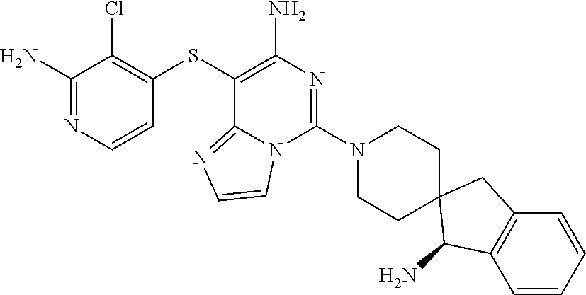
C1=CN=C(N)C(Cl)=C1SC1=C(N)N=C(N2CCC3(CC2)C(N)C2=C(C3)C=CC=C2)N2C1=NC=C2
